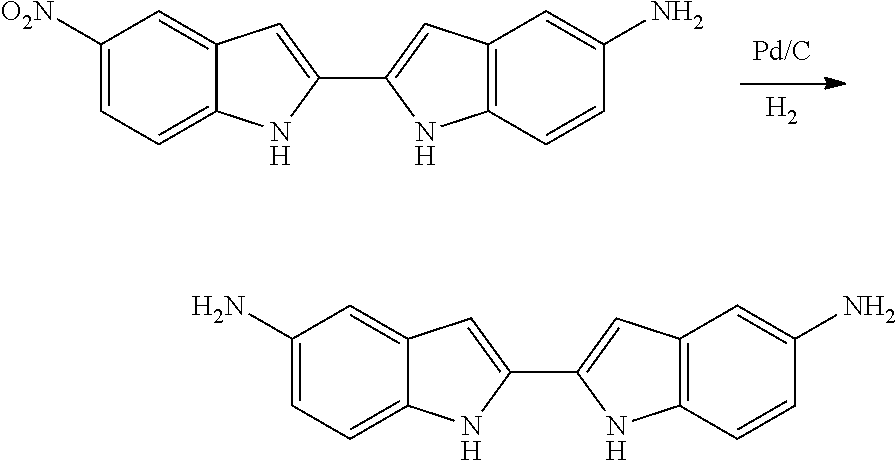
[H2].C1([O2N])=CC=C2C(=C1)C=C(C1=CC3=C(N1)C=CC(N)=C3)N2.C1(N)=CC=C2C(=C1)C=C(C1=CC3=C(N1)C=CC(N)=C3)N2
